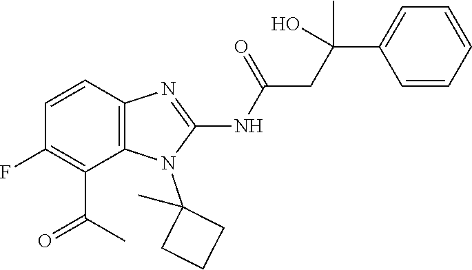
C1=CC2=C(C(C(C)=O)=C1F)N(C1(C)CCC1)C(NC(=O)CC(C1=CC=CC=C1)(O)C)=N2
